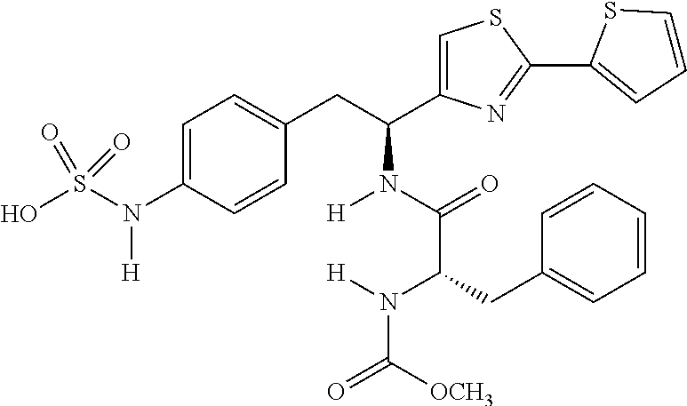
C1=C(N(S(O)(=O)=O)[H])C=CC(CC(C2=CSC(C3=CC=CS3)=N2)N(C(=O)C(N([H])C([OCH3])=O)CC2=CC=CC=C2)[H])=C1
